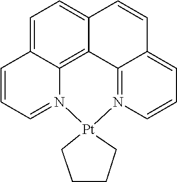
C1=C2C3=C4C(=C1)C=CC1=CC=CN(=C41)[Pt]1(N3=CC=C2)CCCC1
